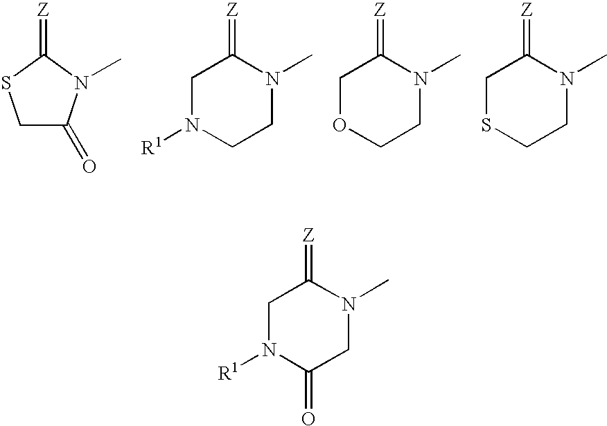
C1C(=O)N(C)C(=[Z])S1.C1N([R1])CCN(C)C1=[Z].C1OCCN(C)C1=[Z].C1SCCN(C)C1=[Z].C1N([R1])C(=O)CN(C)C1=[Z]
